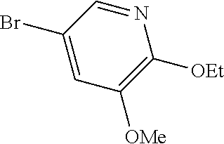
N1=CC(Br)=CC([OMe])=C1[OEt]
